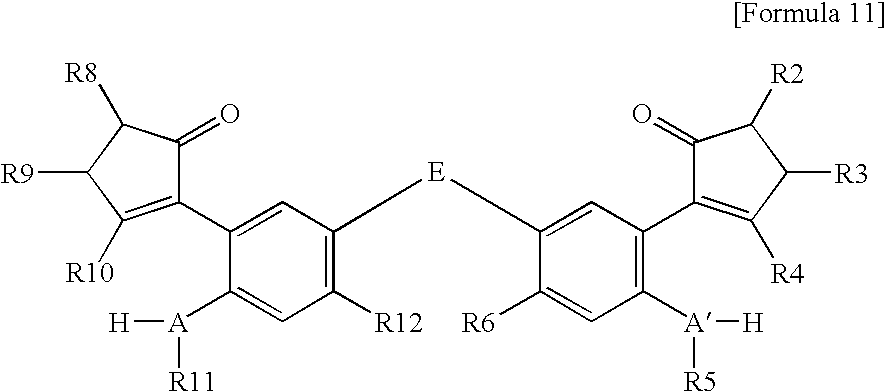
C1=C(C2=C([R10])C([R9])C([R8])C2=O)C([A]([H])[R11])=CC([R12])=C1[E]C1=CC(C2=C([R4])C([R3])C([R2])C2=O)=C([A]([H])[R5])C=C1[R6]
